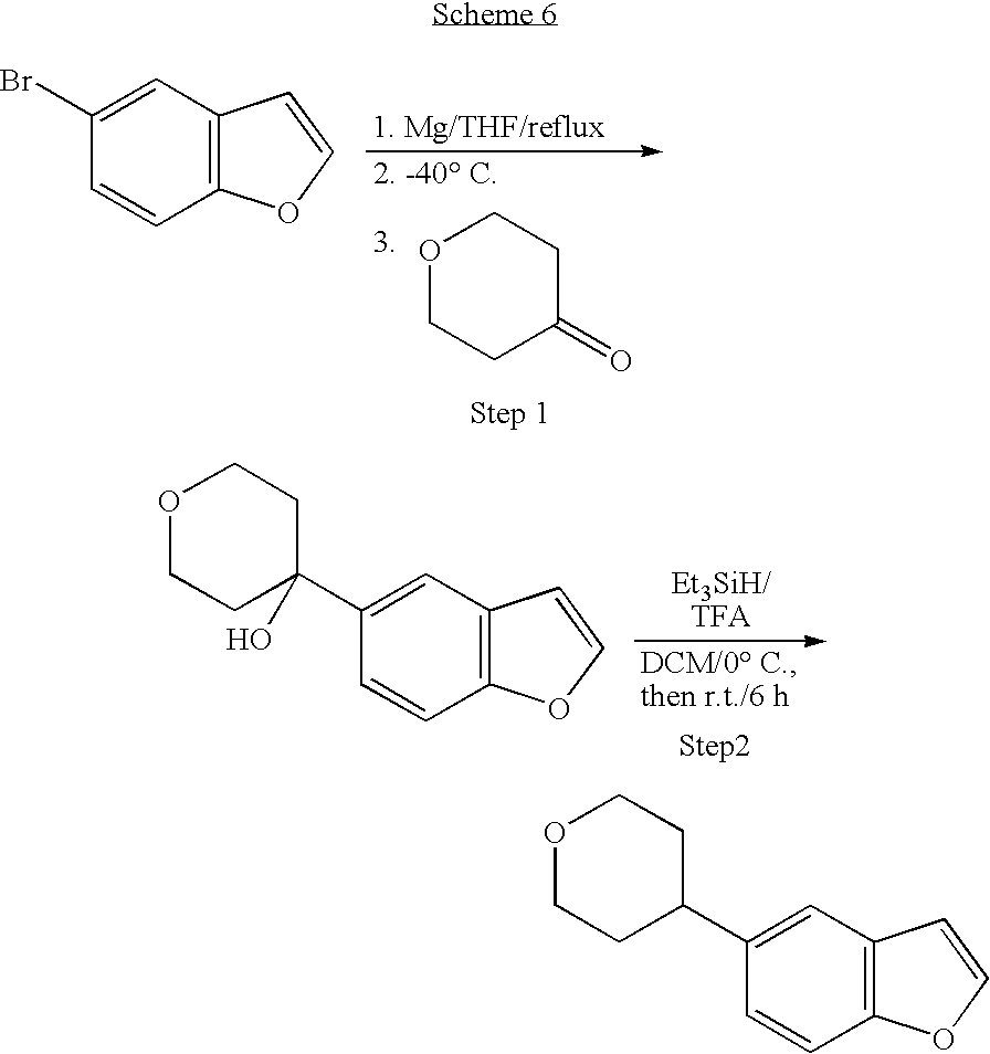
C12=C(C=C(Br)C=C1)C=CO2.O1CCC(=O)CC1.C12=C(C=C(C3(O)CCOCC3)C=C1)C=CO2.C12=C(C=C(C3CCOCC3)C=C1)C=CO2
